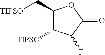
C1(C[TIPSO])C([TIPSO])C(F)C(=O)O1
